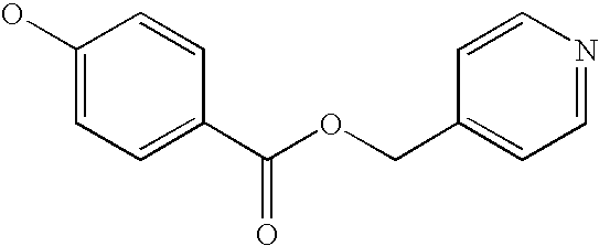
C1(O)=CC=C(C(OCC2=CC=NC=C2)=O)C=C1
